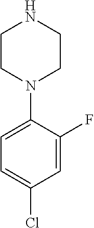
C1CN(C2=CC=C(Cl)C=C2F)CCN1
